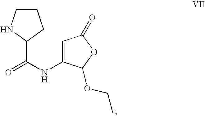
C1CNC(C(=O)NC2=CC(=O)OC2OCC)C1
